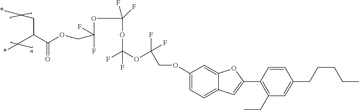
C1(OCC(F)(F)OC(OC(OC(COC(C(C*)*)=O)(F)F)(F)F)(F)F)=CC=C2C(=C1)OC(C1=C(CC)C=C(CCCCC)C=C1)=C2
